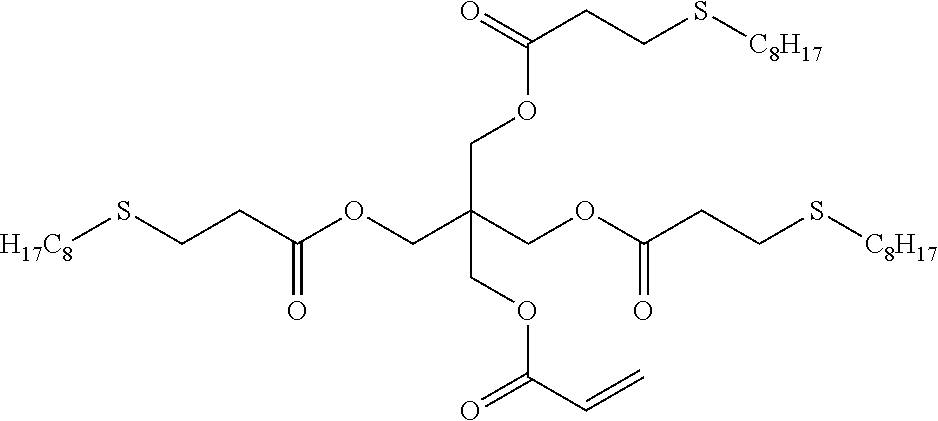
C(CC(OCC(COC(CCS[C8H17])=O)(COC(CCS[C8H17])=O)COC(C=C)=O)=O)S[H17C8]
